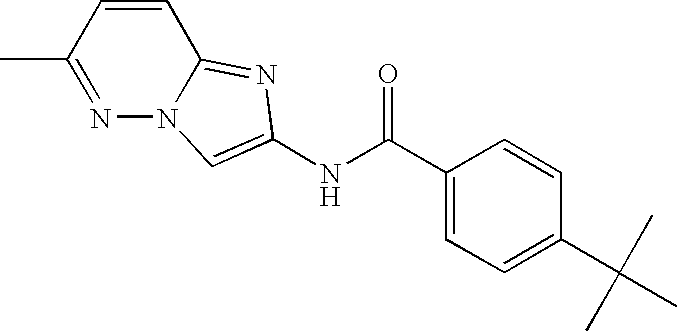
C1=CC2=NC(NC(C3=CC=C(C(C)(C)C)C=C3)=O)=CN2N=C1C
